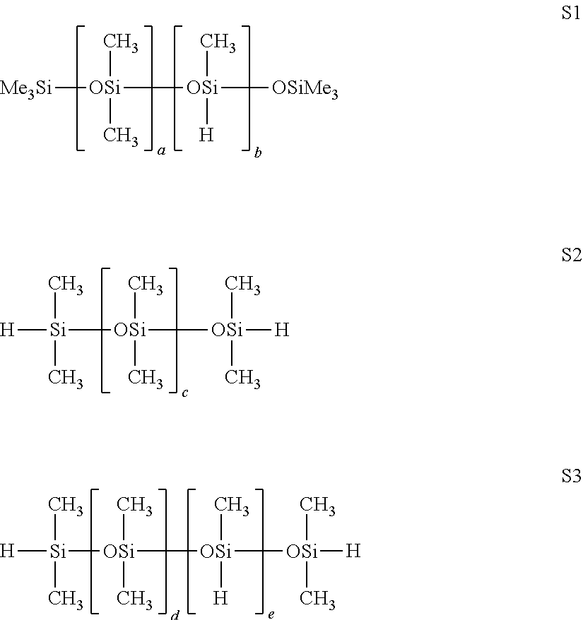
[Me3Si][OSi]([OSi]([OSiMe3])(C)[H])(C)C.[Si]([OSi]([OSi]([H])(C)C)(C)C)([H])(C)C.[Si]([OSi]([OSi]([OSi]([H])(C)C)(C)[H])(C)C)([H])(C)C
